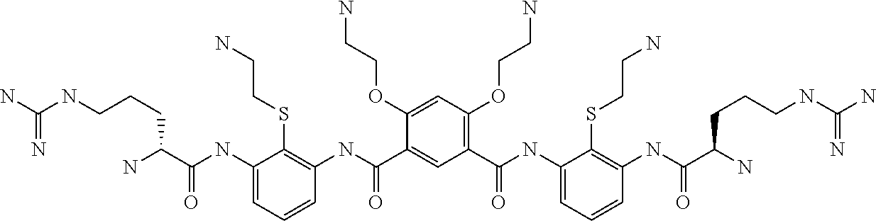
C1(OCCN)=CC(OCCN)=C(C(NC2=CC=CC(NC(C(N)CCCNC(N)=N)=O)=C2SCCN)=O)C=C1C(NC1=C(SCCN)C(NC(C(N)CCCNC(N)=N)=O)=CC=C1)=O
